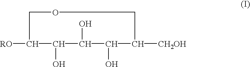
[RO]C1C(O)C(O)C(O)C([CH2OH])COC1
